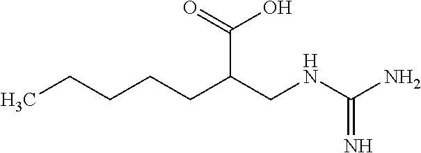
C(C(CNC(N)=N)C(O)=O)CCCC
